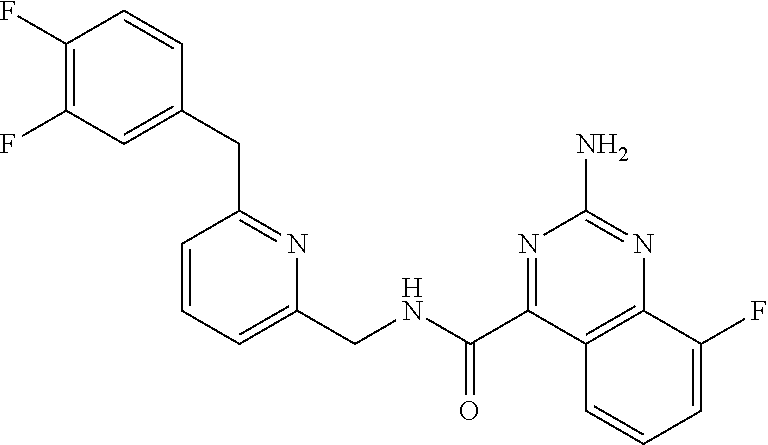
C1(CNC(C2=NC(N)=NC3=C2C=CC=C3F)=O)=CC=CC(CC2=CC(F)=C(F)C=C2)=N1
